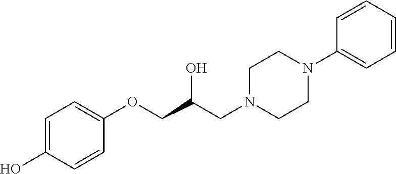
C1=C(O)C=CC(OCC(CN2CCN(C3=CC=CC=C3)CC2)O)=C1
